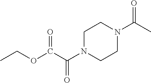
C1N(C(C(OCC)=O)=O)CCN(C(C)=O)C1
